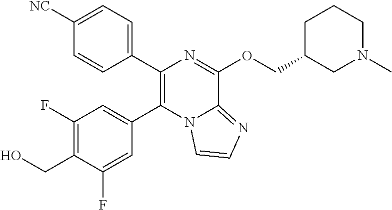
C1(C2=CC=C([NC])C=C2)=C(C2=CC(F)=C(CO)C(F)=C2)N2C(=NC=C2)C(OCC2CN(C)CCC2)=N1
